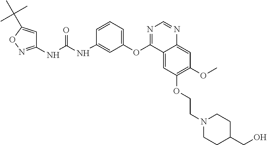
C1(NC(NC2=CC(OC3=NC=NC4=CC(OC)=C(OCCN5CCC(CO)CC5)C=C34)=CC=C2)=O)=NOC(C(C)(C)C)=C1
